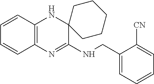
C1=CC2=C(C=C1)N=C(NCC1=CC=CC=C1[CN])C1(N2)CCCCC1
